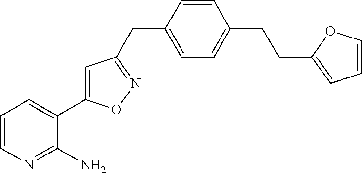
C1=CN=C(N)C(C2=CC(CC3=CC=C(CCC4=CC=CO4)C=C3)=NO2)=C1
